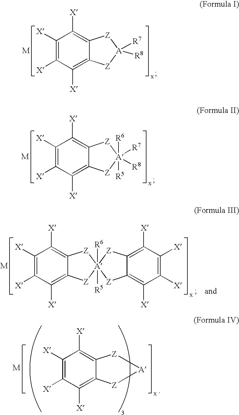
C1([X])=C([X])C([X])=C2C(=C1[X])[Z][A]([R7])([R8])[Z]2.C1([X])=C([X])C([X])=C2C(=C1[X])[Z][A]([R6])([R5])([R7])([R8])[Z]2.C1([X])=C([X])C([X])=C2C(=C1[X])[Z][A]1([R6])([R5])([Z]2)[Z]C2=C([X])C([X])=C([X])C([X])=C2[Z]1.C1([X])=C([X])C([X])=C2C(=C1[X])[Z][A][Z]2
